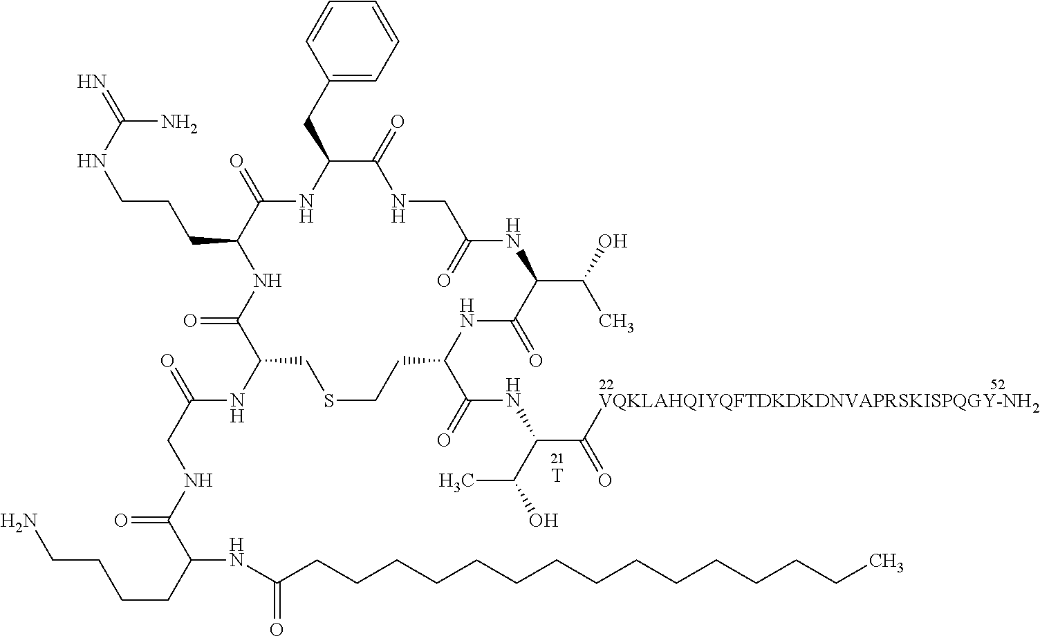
[T].C(C1C(=O)NC(CC2=CC=CC=C2)C(=O)NCC(=O)NC(C(O)C)C(=O)NC(C(=O)NC(C([VQKLAHQIYQFTDKDKDNVAPRSKISPQGY-NH2])=O)C(O)C)CCSCC(NC(CNC(C(NC(CCCCCCCCCCCCCCC)=O)CCCCN)=O)=O)C(=O)N1)CCNC(=N)N
